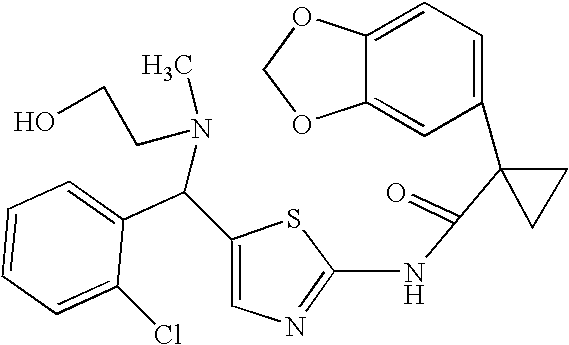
C1=C2C(=CC(C3(C(=O)NC4=NC=C(C(C5=CC=CC=C5Cl)N(CCO)C)S4)CC3)=C1)OCO2
